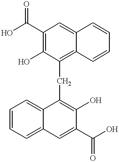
C1(C(O)=O)=C(O)C(CC2=C(O)C(C(O)=O)=CC3=CC=CC=C32)=C2C(=C1)C=CC=C2
